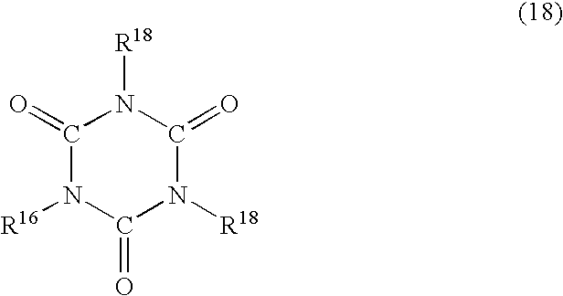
C1(=O)N([R16])C(=O)N([R18])C(=O)N1[R18]
